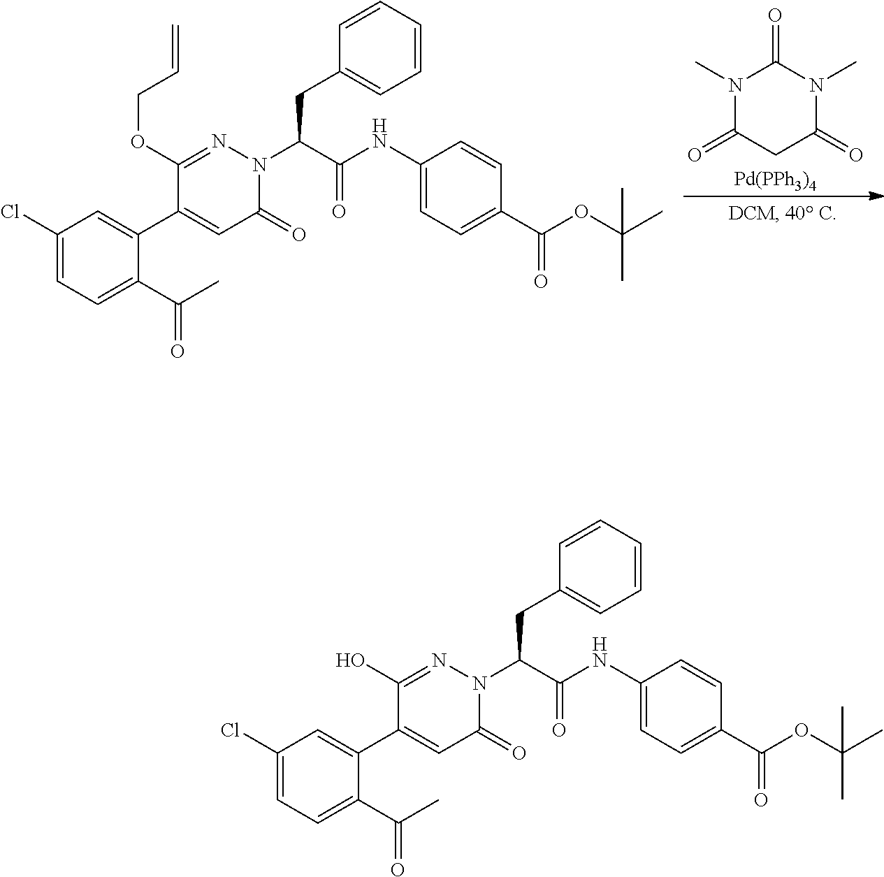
N1(C)C(=O)CC(=O)N(C)C1=O.[Pd(PPh3)4].C1(Cl)=CC=C(C(C)=O)C(C2=CC(=O)N(C(C(NC3=CC=C(C(OC(C)(C)C)=O)C=C3)=O)CC3=CC=CC=C3)N=C2OCC=C)=C1.C1(Cl)=CC=C(C(C)=O)C(C2=CC(=O)N(C(C(NC3=CC=C(C(OC(C)(C)C)=O)C=C3)=O)CC3=CC=CC=C3)N=C2O)=C1
